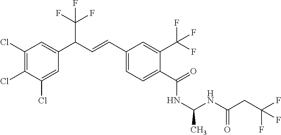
C1(Cl)=C(Cl)C(Cl)=CC(C(C=CC2=CC=C(C(=O)NC(NC(CC(F)(F)F)=O)C)C(C(F)(F)F)=C2)C(F)(F)F)=C1
